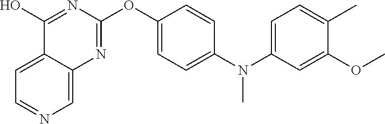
C12=CC=NC=C1N=C(OC1=CC=C(N(C3=CC=C(C)C(OC)=C3)C)C=C1)N=C2O
